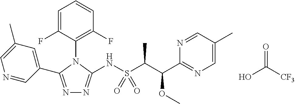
N1=C(C2=CC(C)=CN=C2)N(C2=C(F)C=CC=C2F)C(NS(C(C(C2=NC=C(C)C=N2)OC)C)(=O)=O)=N1.OC([CF3])=O
